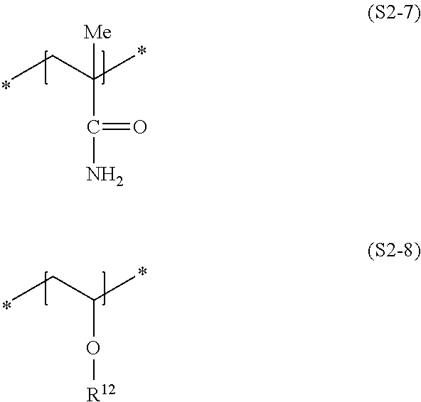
CCC(C(N)=O)(C)[Me].CCC(O[R12])C
